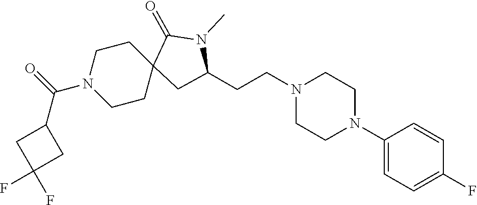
C1(N2CCN(CCC3CC4(CCN(C(=O)C5CC(F)(F)C5)CC4)C(=O)N3C)CC2)=CC=C(F)C=C1
